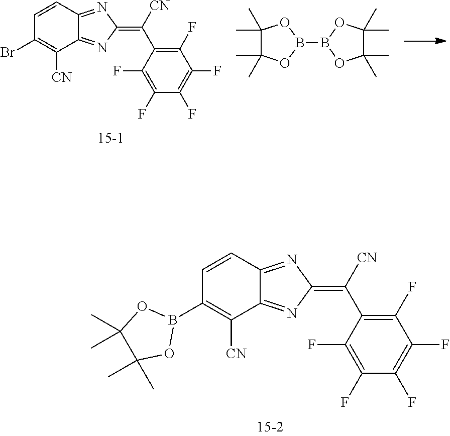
C12=NC(=C([CN])C3=C(F)C(F)=C(F)C(F)=C3F)N=C1C([CN])=C(Br)C=C2.B1(B2OC(C)(C)C(C)(C)O2)OC(C)(C)C(C)(C)O1.C12=NC(=C([CN])C3=C(F)C(F)=C(F)C(F)=C3F)N=C1C([CN])=C(B1OC(C)(C)C(C)(C)O1)C=C2
